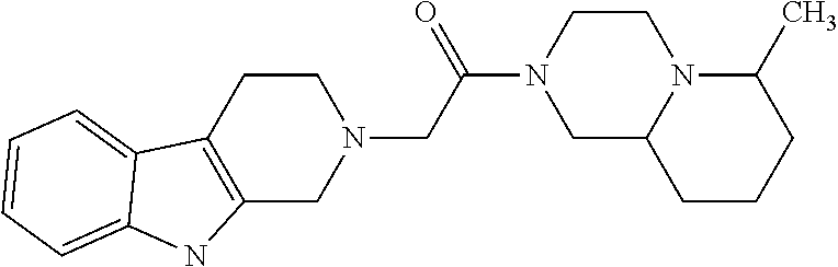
C1CC2=C(CN1CC(N1CC3N(CC1)C(C)CCC3)=O)NC1=CC=CC=C21
